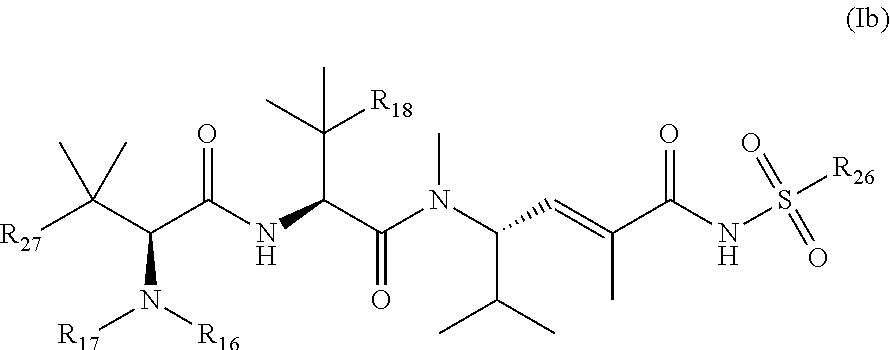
[R27]C(C(C(NC(C(N(C(C=C(C(NS([R26])(=O)=O)=O)C)C(C)C)C)=O)C(C)([R18])C)=O)N([R16])[R17])(C)C
